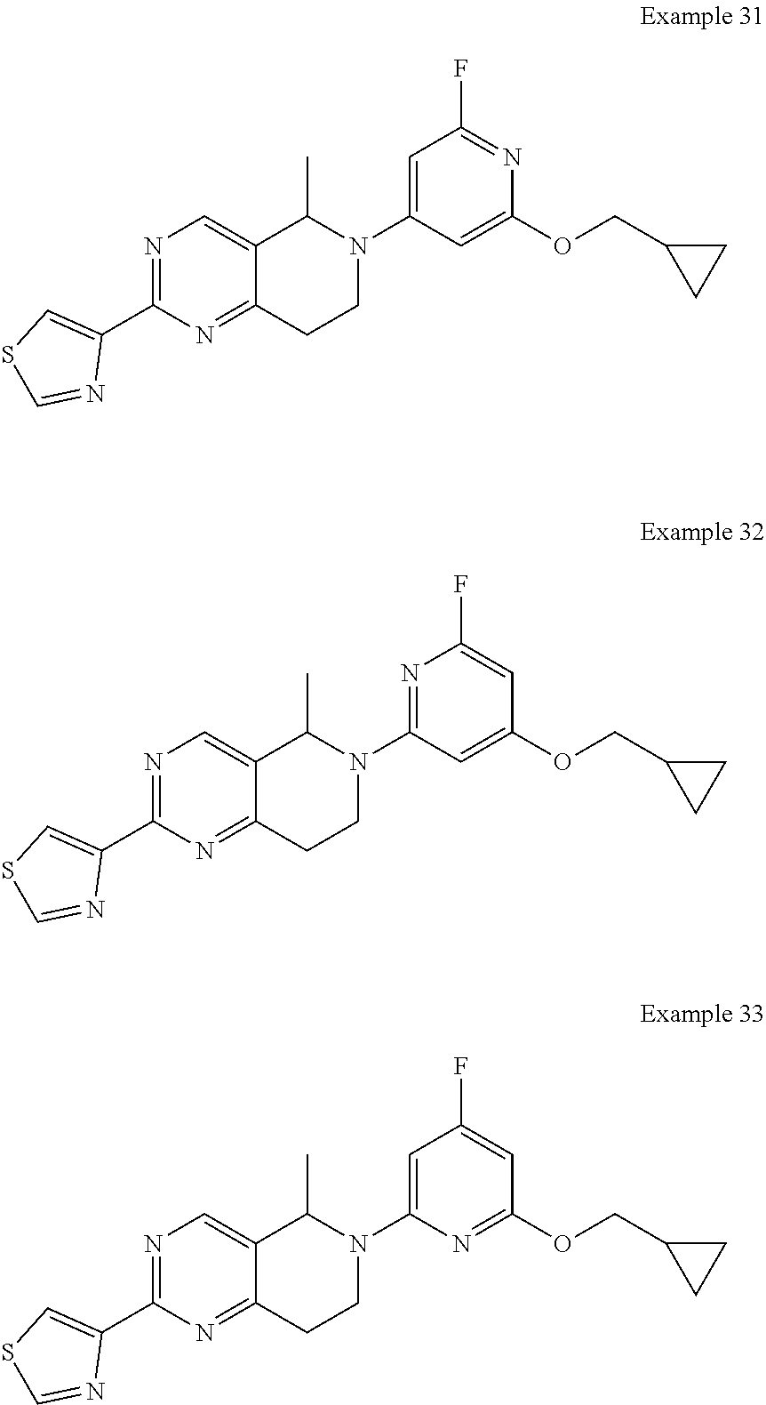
N1=C(C2=CSC=N2)N=C2C(=C1)C(C)N(C1=CC(F)=NC(OCC3CC3)=C1)CC2.N1=C(C2=CSC=N2)N=C2C(=C1)C(C)N(C1=NC(F)=CC(OCC3CC3)=C1)CC2.N1=C(C2=CSC=N2)N=C2C(=C1)C(C)N(C1=CC(F)=CC(OCC3CC3)=N1)CC2
